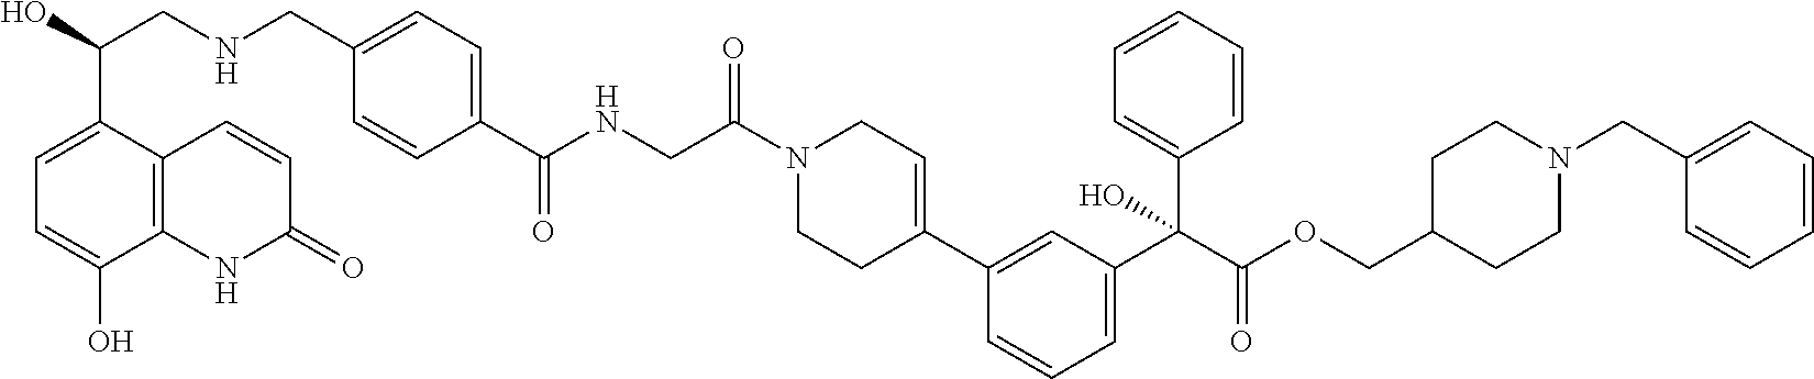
C(C(N1CCC(C2=CC(C(C(=O)OCC3CCN(CC4=CC=CC=C4)CC3)(C3=CC=CC=C3)O)=CC=C2)=CC1)=O)NC(C1=CC=C(CNCC(O)C2=CC=C(O)C3=C2C=CC(=O)N3)C=C1)=O
